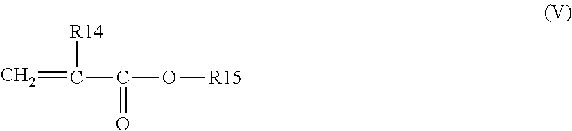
C=C(C(O[R15])=O)[R14]
